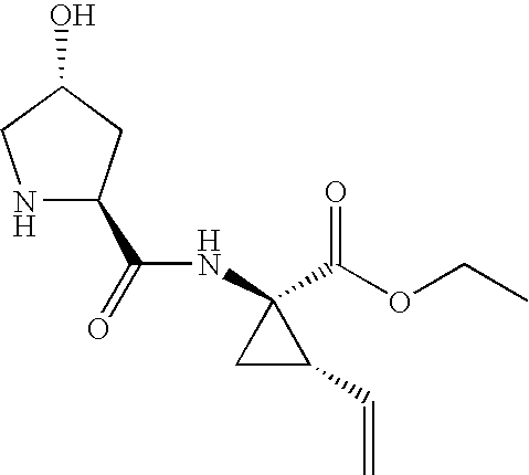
N1C(C(NC2(C(=O)OCC)CC2C=C)=O)CC(O)C1
